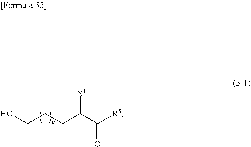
OCCCC(C([R5])=O)[X1]
